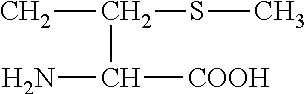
NC([COOH])C(C)SC
